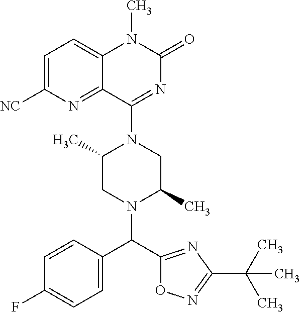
C1=C([NC])N=C2C(=C1)N(C)C(=O)N=C2N1C(C)CN(C(C2=NC(C(C)(C)C)=NO2)C2=CC=C(F)C=C2)C(C)C1
